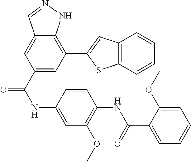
C1(C(NC2=CC(OC)=C(NC(C3=CC=CC=C3OC)=O)C=C2)=O)=CC(C2=CC3=C(S2)C=CC=C3)=C2C(=C1)C=NN2
